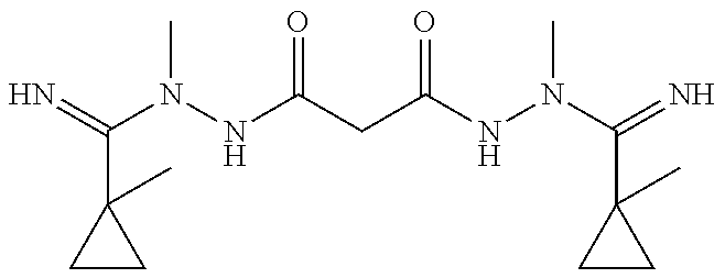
C1(C(=N)N(NC(CC(NN(C(=N)C2(C)CC2)C)=O)=O)C)(C)CC1
